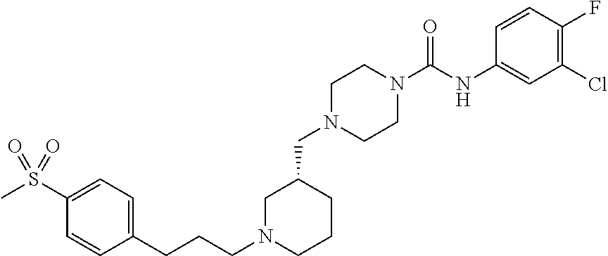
C1N(CCCC2=CC=C(S(=O)(=O)C)C=C2)CCCC1CN1CCN(C(NC2=CC(Cl)=C(F)C=C2)=O)CC1
